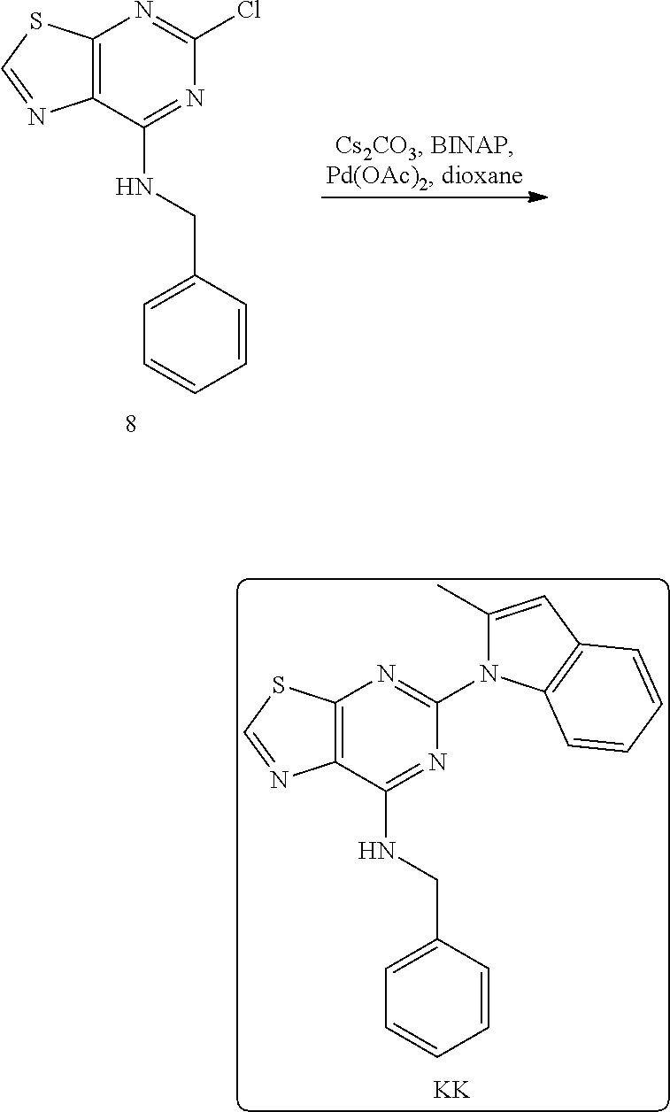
N1=C(NCC2=CC=CC=C2)C2=C(N=C1N1C(C)=CC3=C1C=CC=C3)SC=N2.[KK].N1=C(NCC2=CC=CC=C2)C2=C(N=C1Cl)SC=N2
